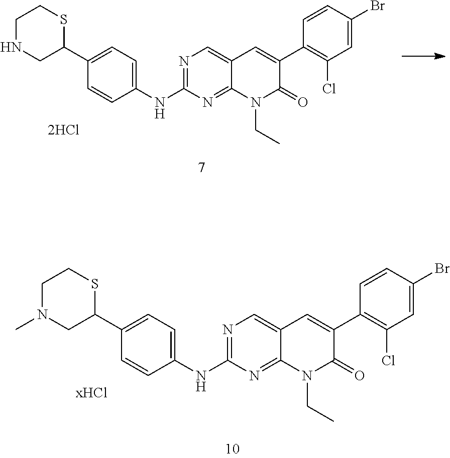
N1=C(NC2=CC=C(C3SCCN(C)C3)C=C2)N=C2C(=C1)C=C(C1=C(Cl)C=C(Br)C=C1)C(=O)N2CC.N1=C(NC2=CC=C(C3SCCNC3)C=C2)N=C2C(=C1)C=C(C1=C(Cl)C=C(Br)C=C1)C(=O)N2CC
